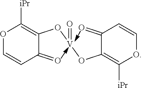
O1C=CC(=O)C(O[V](OC2=C([iPr])OC=CC2=O)=O)=C1[iPr]
